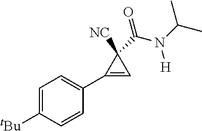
C1([tBu])=CC=C(C2=CC2([NC])C(=O)N(C(C)C)[H])C=C1
